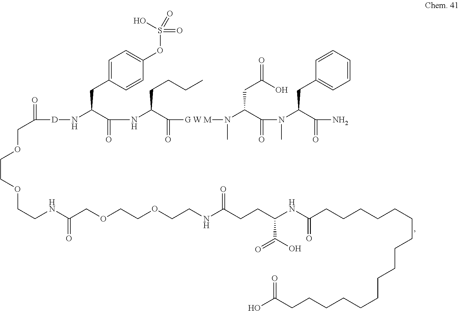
C(COCC([D]NC(C(=O)NC(C(=O)[G W M]N(C(C(N(C(C(=O)N)CC1=CC=CC=C1)C)=O)CC(=O)O)C)CCCC)CC1=CC=C(OS(O)(=O)=O)C=C1)=O)OCCNC(COCCOCCNC(CCC(NC(CCCCCCCCCCCCCCCCC(O)=O)=O)C(O)=O)=O)=O
